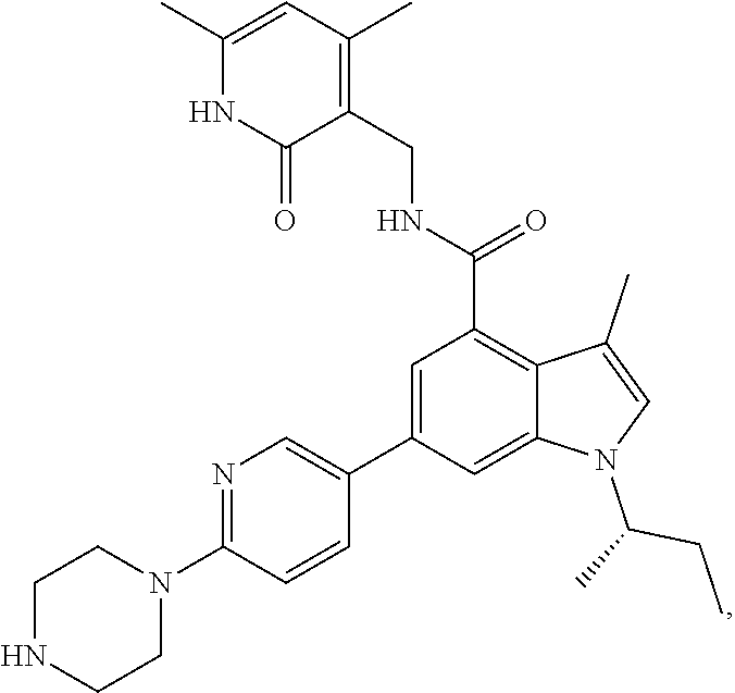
C1NCCN(C2=NC=C(C3=CC(C(NCC4=C(C)C=C(C)NC4=O)=O)=C4C(=C3)N(C(C)CC)C=C4C)C=C2)C1
